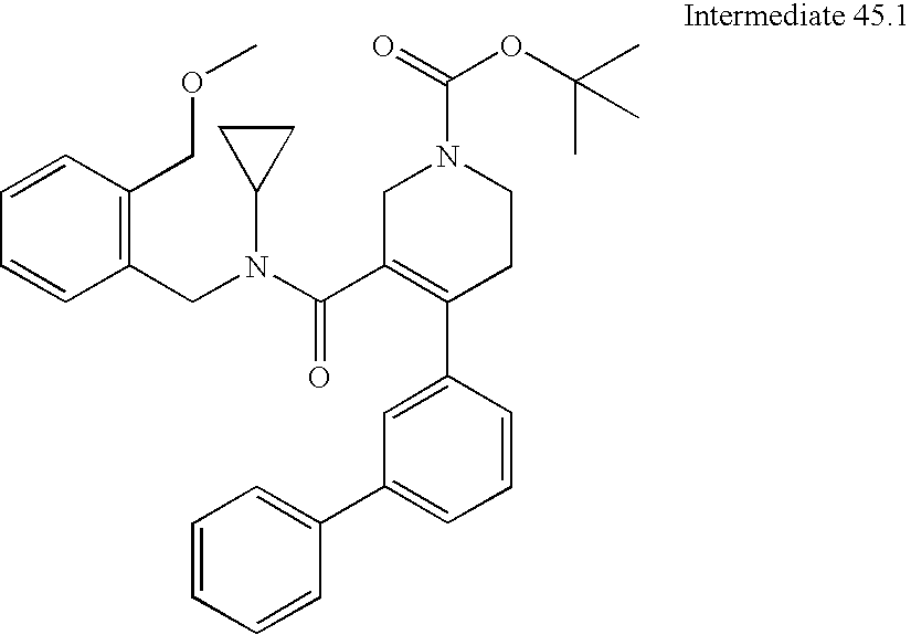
C1=CC=CC(C2=CC=CC(C3=C(C(N(CC4=C(COC)C=CC=C4)C4CC4)=O)CN(C(OC(C)(C)C)=O)CC3)=C2)=C1
